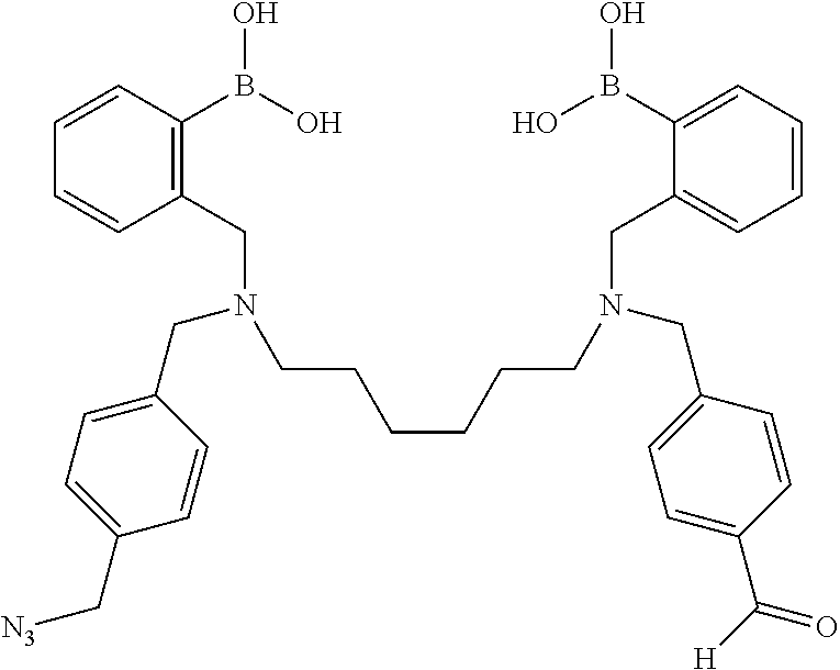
C1(CN(CCCCCCN(CC2=CC=CC=C2B(O)O)CC2=CC=C(C([H])=O)C=C2)CC2=CC=C(C[N3])C=C2)=C(B(O)O)C=CC=C1
